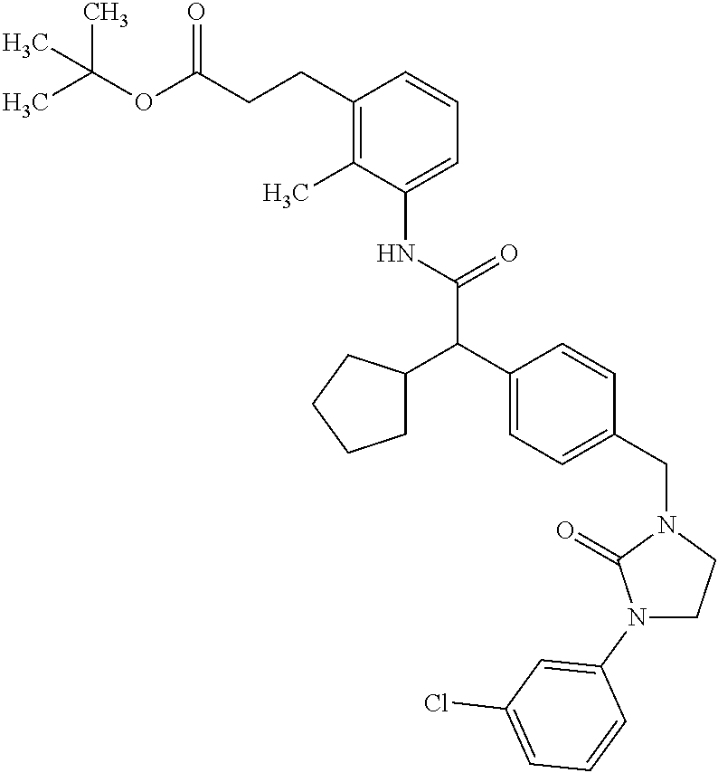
N(C(C(C1=CC=C(CN2C(=O)N(C3=CC(Cl)=CC=C3)CC2)C=C1)C1CCCC1)=O)C1=CC=CC(CCC(OC(C)(C)C)=O)=C1C
